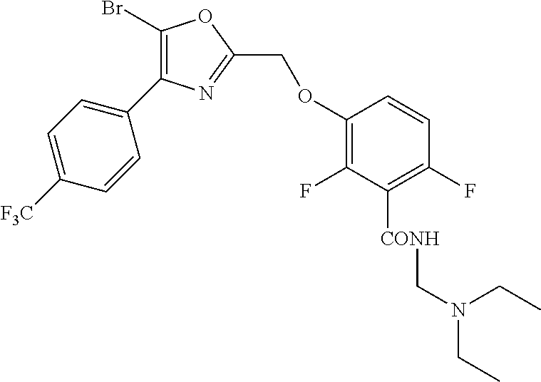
C1(C2=C(Br)OC(COC3=C(F)C([CONH]CN(CC)CC)=C(F)C=C3)=N2)=CC=C([F3C])C=C1
